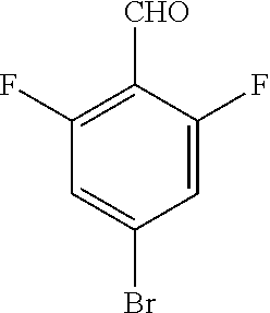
C1=C(Br)C=C(F)C([CHO])=C1F
